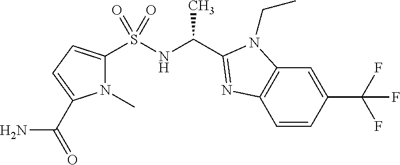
C12=C(C=CC(C(F)(F)F)=C1)N=C(C(NS(C1=CC=C(C(=O)N)N1C)(=O)=O)C)N2CC
